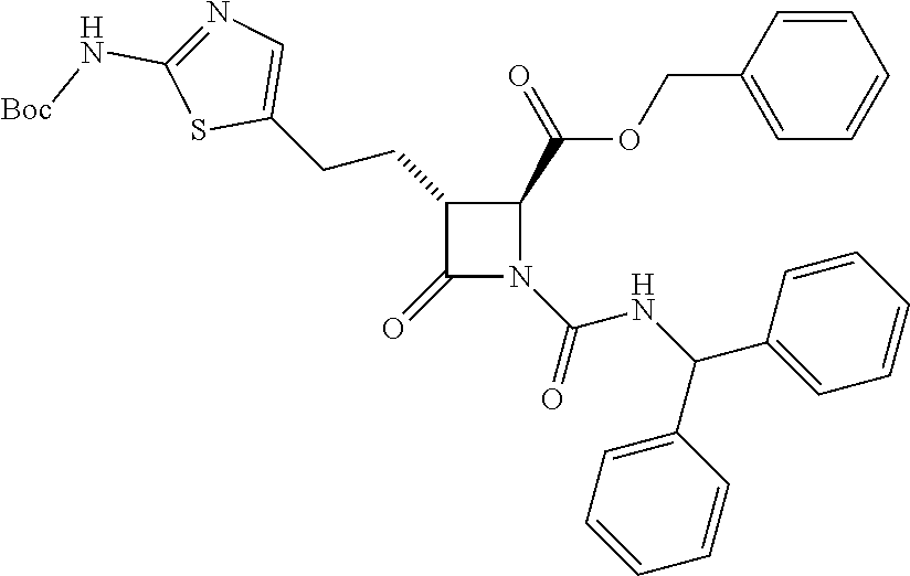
C1(CCC2=CN=C(N[Boc])S2)C(=O)N(C(=O)NC(C2=CC=CC=C2)C2=CC=CC=C2)C1C(=O)OCC1=CC=CC=C1
